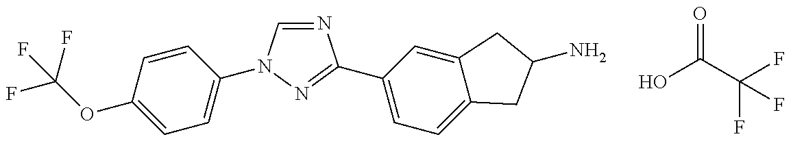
C(OC1=CC=C(N2C=NC(C3=CC=C4C(=C3)CC(N)C4)=N2)C=C1)(F)(F)F.OC(C(F)(F)F)=O
